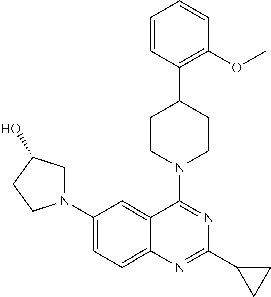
C12=CC=C(N3CC(O)CC3)C=C1C(N1CCC(C3=C(OC)C=CC=C3)CC1)=NC(C1CC1)=N2
